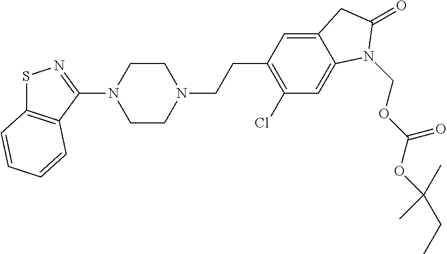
C1CN(CCC2=C(Cl)C=C3C(=C2)CC(=O)N3COC(OC(CC)(C)C)=O)CCN1C1=NSC2=C1C=CC=C2
